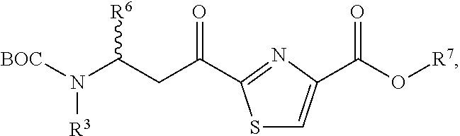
[BOC]N(C(CC(=O)C1=NC(C(O[R7])=O)=CS1)[R6])[R3]
